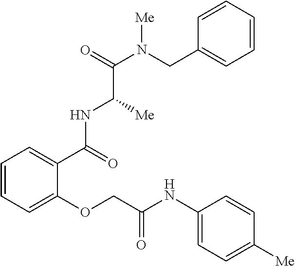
C1=CC=C(OCC(NC2=CC=C([Me])C=C2)=O)C(C(NC(C(N(CC2=CC=CC=C2)[Me])=O)[Me])=O)=C1
